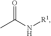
CC(N[R1])=O
